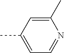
C1(C)=CC(C)=CC=N1
